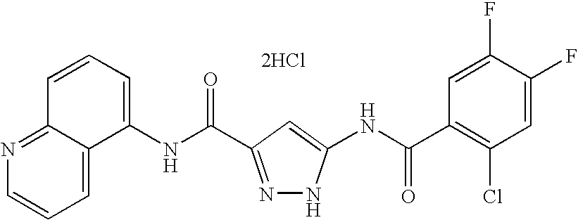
[2HCl].C12=CC=CN=C1C=CC=C2NC(=O)C1=NNC(NC(C2=C(Cl)C=C(F)C(F)=C2)=O)=C1
